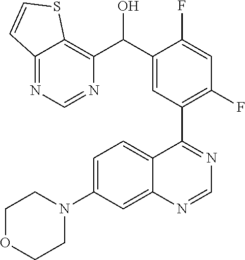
C1=C(N2CCOCC2)C=C2C(=C1)C(C1=C(F)C=C(F)C(C(O)C3=C4C(=NC=N3)C=CS4)=C1)=NC=N2
